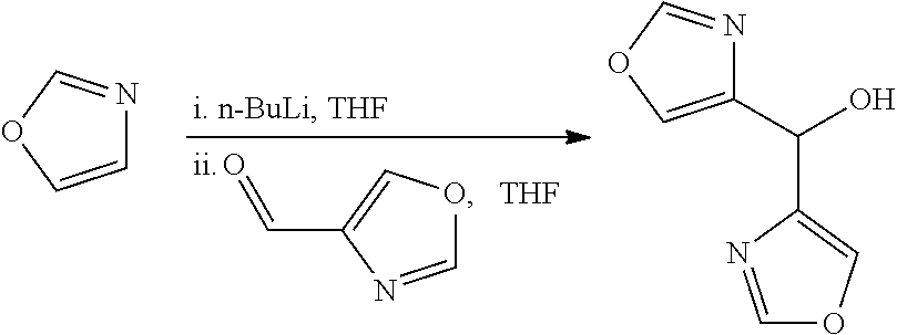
C1=NC(C=O)=CO1.[THF].C1=COC=N1.C1(C(O)C2=COC=N2)=COC=N1
